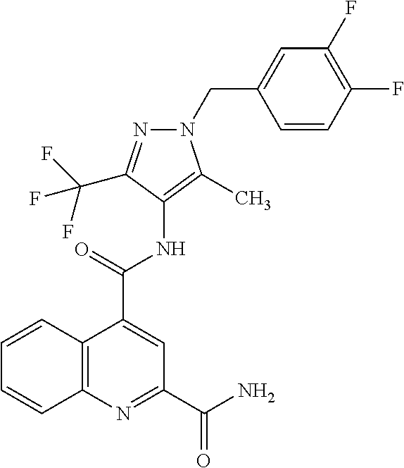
C1=CC(F)=C(F)C=C1CN1C(C)=C(NC(C2=CC(C(N)=O)=NC3=C2C=CC=C3)=O)C(C(F)(F)F)=N1
